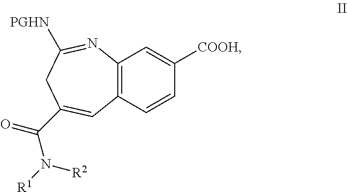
C12=C(C=CC([COOH])=C1)C=C(C(N([R2])[R1])=O)CC([PGHN])=N2
